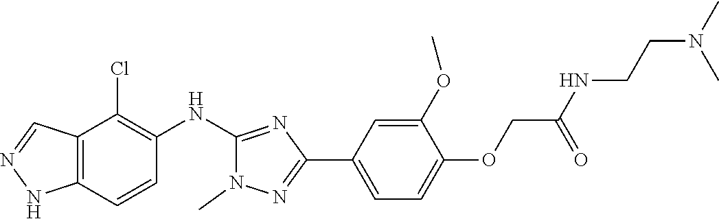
C12=C(NN=C1)C=CC(NC1=NC(C3=CC=C(OCC(NCCN(C)C)=O)C(OC)=C3)=NN1C)=C2Cl
